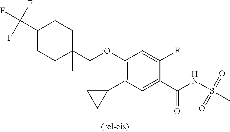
C1(C2CC2)=C(OCC2(C)CCC(C(F)(F)F)CC2)C=C(F)C(C(NS(C)(=O)=O)=O)=C1
